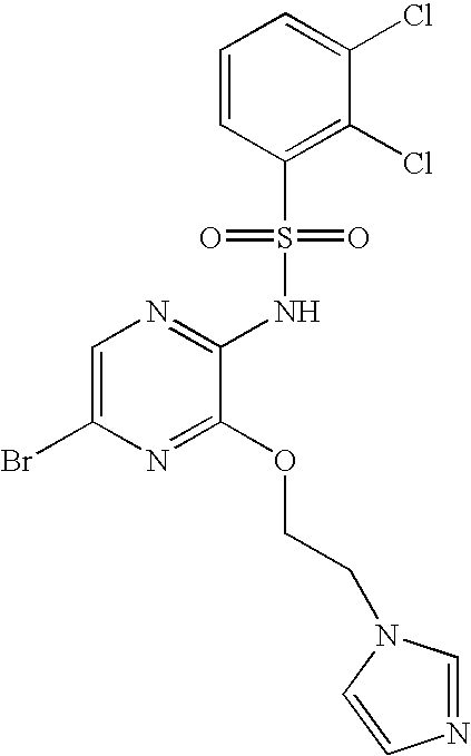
C1=C(Br)N=C(OCCN2C=NC=C2)C(NS(C2=C(Cl)C(Cl)=CC=C2)(=O)=O)=N1
